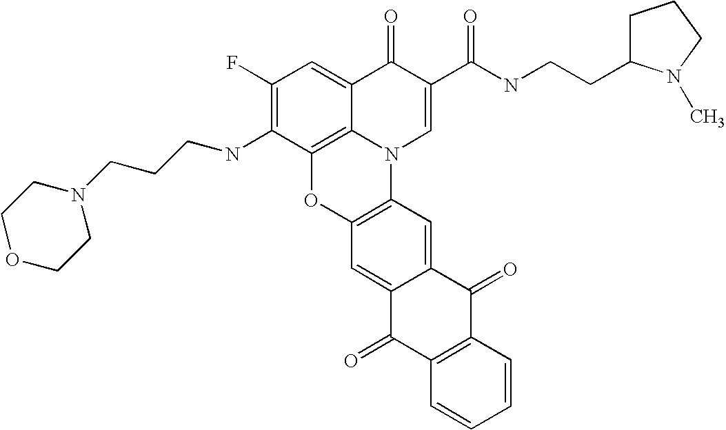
C1(F)=C(NCCCN2CCOCC2)C2=C3C(=C1)C(=O)C(C(NCCC1CCCN1C)=O)=CN3C1=C(O2)C=C2C(=C1)C(=O)C1=C(C2=O)C=CC=C1
